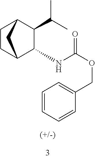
C1CC2C(NC(OCC3=CC=CC=C3)=O)C(C(C)C)C1C2
